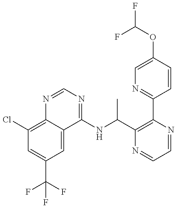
C1(Cl)=C2C(=CC(C(F)(F)F)=C1)C(NC(C1=C(C3=NC=C(OC(F)F)C=C3)N=CC=N1)C)=NC=N2
